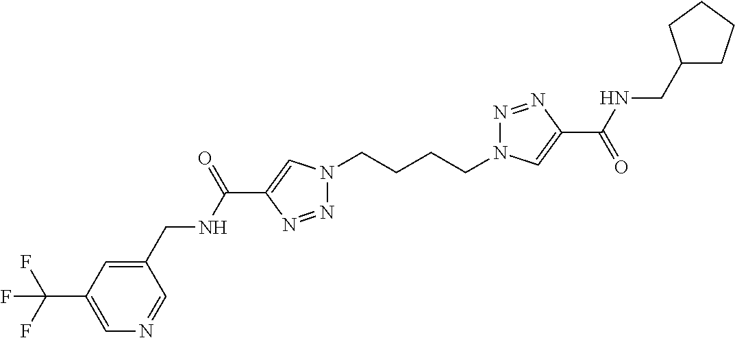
N1(CCCCN2N=NC(C(=O)NCC3CCCC3)=C2)N=NC(C(NCC2=CC(C(F)(F)F)=CN=C2)=O)=C1
